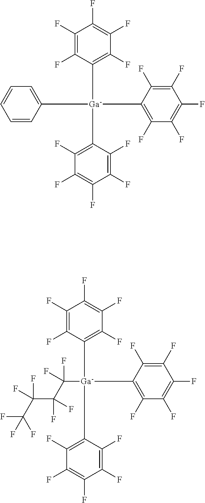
C1(F)=C(F)C([Ga](C2=C(F)C(F)=C(F)C(F)=C2F)(C2=C(F)C(F)=C(F)C(F)=C2F)C2=CC=CC=C2)=C(F)C(F)=C1F.C1(F)=C(F)C([Ga](C2=C(F)C(F)=C(F)C(F)=C2F)(C2=C(F)C(F)=C(F)C(F)=C2F)C(C(C(C(F)(F)F)(F)F)(F)F)(F)F)=C(F)C(F)=C1F
